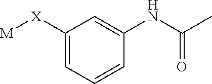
C1=C([X][M])C=C(NC(C)=O)C=C1
